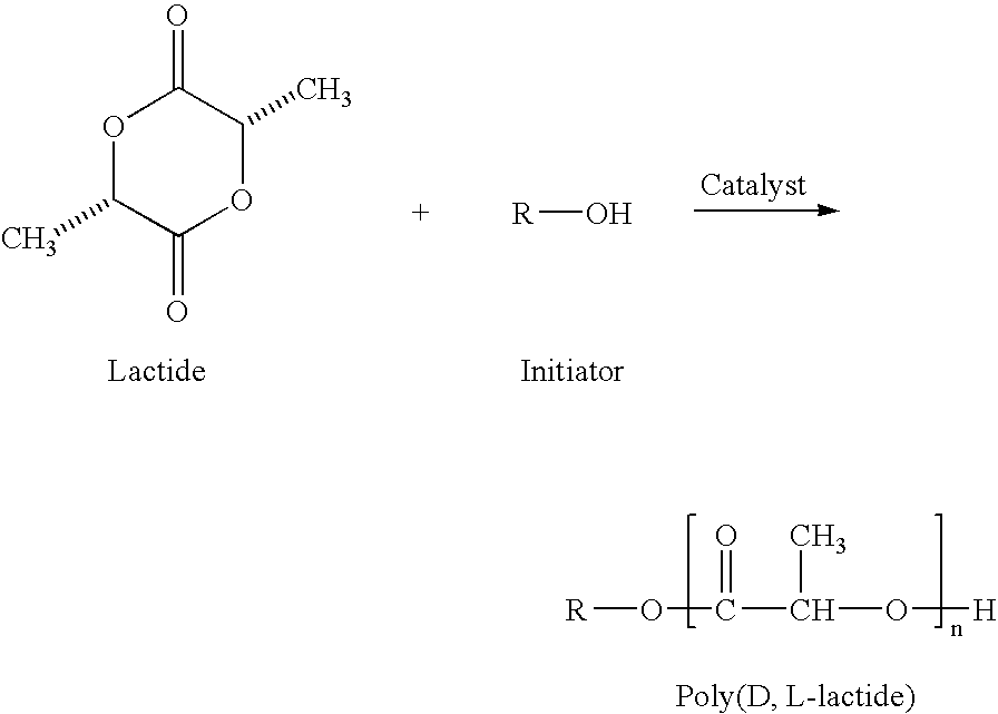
[R]OC(=O)C(C)O[H].O1C(C)C(=O)OC(C)C1=O.[R]O
